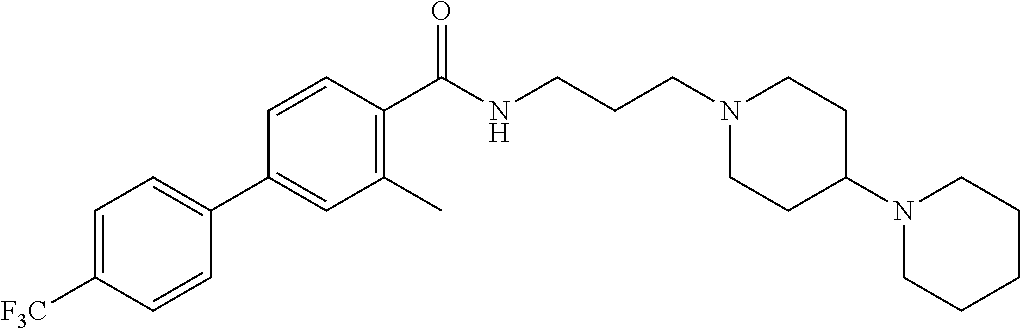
C1(C2=CC=C([F3C])C=C2)=CC(C)=C(C(NCCCN2CCC(N3CCCCC3)CC2)=O)C=C1
